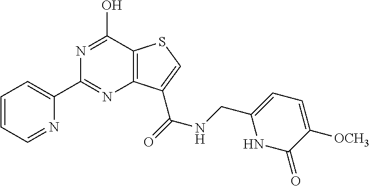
N1=C(C2=CC=CC=N2)N=C(O)C2=C1C(C(=O)NCC1=CC=C([OCH3])C(=O)N1)=CS2
